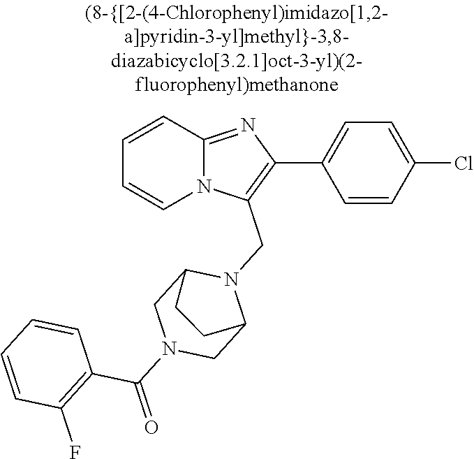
N12C(=NC(C3=CC=C(Cl)C=C3)=C1CN1C3CN(C(=O)C4=C(F)C=CC=C4)CC1CC3)C=CC=C2
